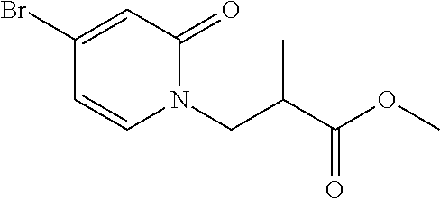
BrC1=CC(=O)N(CC(C(OC)=O)C)C=C1
